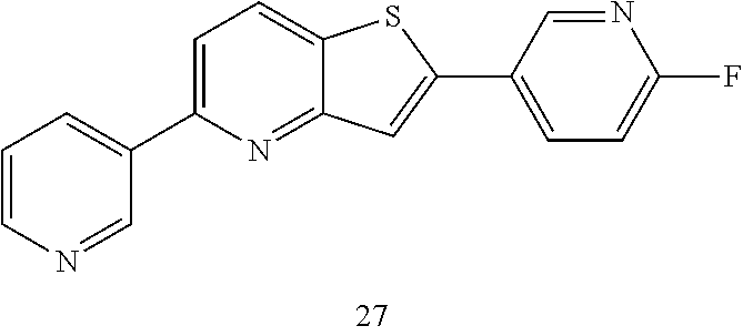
C1=CN=CC(C2=CC=C3C(=N2)C=C(C2=CC=C(F)N=C2)S3)=C1
